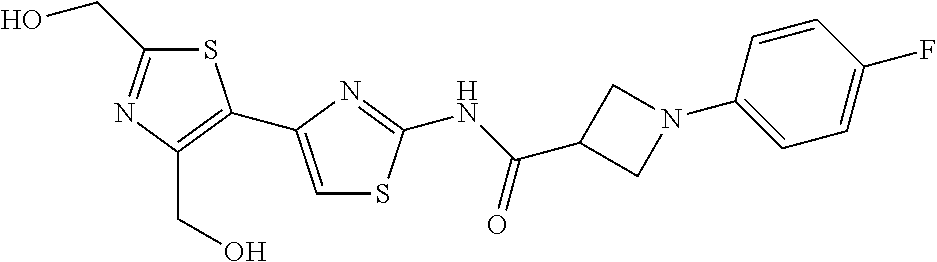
S1C(CO)=NC(CO)=C1C1=CSC(NC(C2CN(C3=CC=C(F)C=C3)C2)=O)=N1
